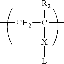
CCC([R2])([X][L])C
